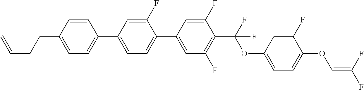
C1=CC(CCC=C)=CC=C1C1=CC=C(C2=CC(F)=C(C(F)(OC3=CC=C(OC=C(F)F)C(F)=C3)F)C(F)=C2)C(F)=C1
